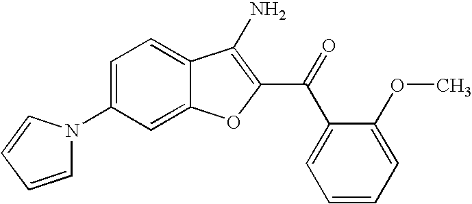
C1(N2C=CC=C2)=CC=C2C(=C1)OC(C(C1=CC=CC=C1OC)=O)=C2N
